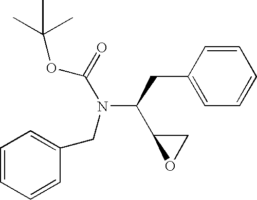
C1=CC(CC(C2OC2)N(C(=O)OC(C)(C)C)CC2=CC=CC=C2)=CC=C1
